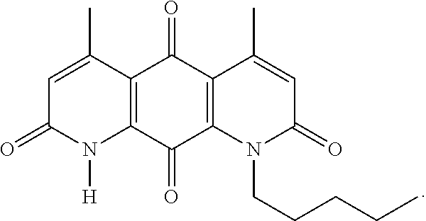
C1=C(C)C2=C(N([H])C1=O)C(=O)C1=C(C2=O)C(C)=CC(=O)N1CCCCC
